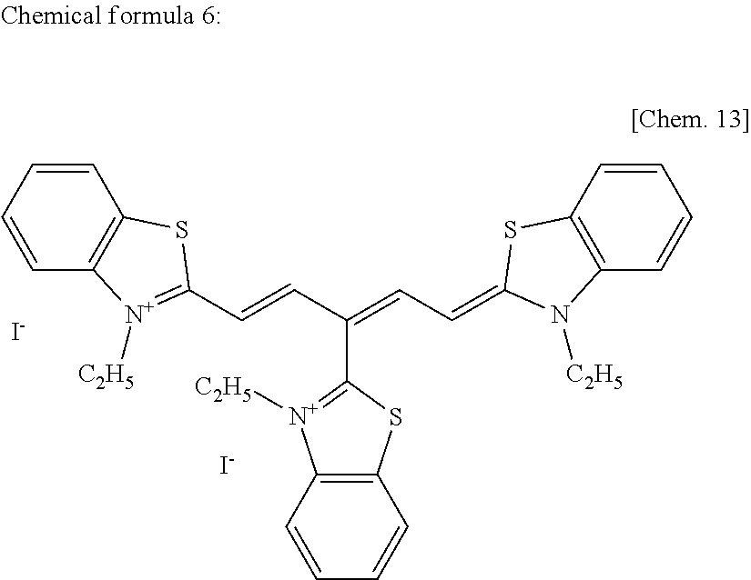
C1=CC=CC2=C1SC(C=CC(=CC=C1SC3=C(C=CC=C3)N1[C2H5])C1=[N+]([C2H5])C3=C(S1)C=CC=C3)=[N+]2[C2H5].[I-].[I-]
